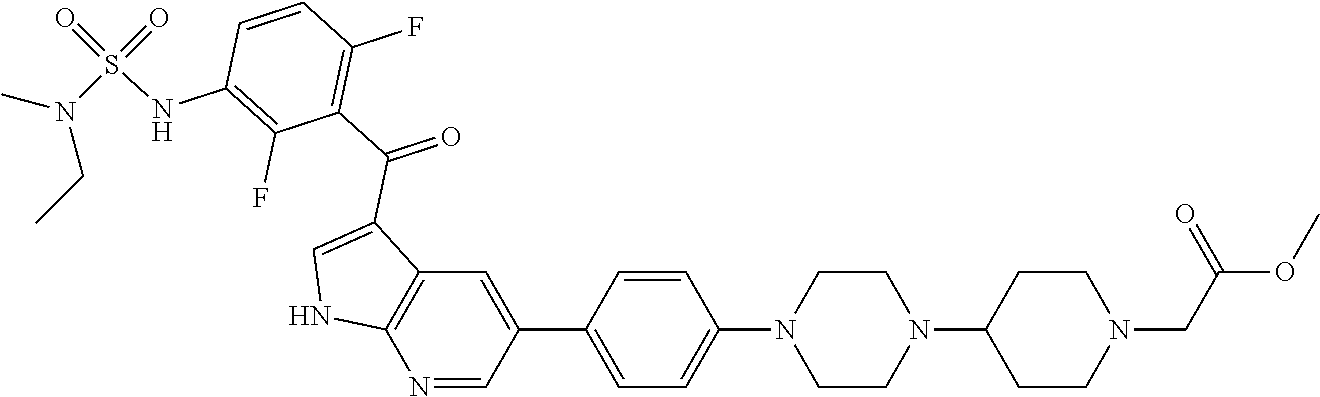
C1=C(C2=CC=C(N3CCN(C4CCN(CC(OC)=O)CC4)CC3)C=C2)C=NC2=C1C(C(C1=C(F)C=CC(NS(N(C)CC)(=O)=O)=C1F)=O)=CN2
